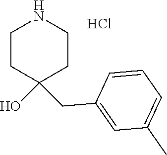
Cl.C1CC(O)(CC2=CC(C)=CC=C2)CCN1
